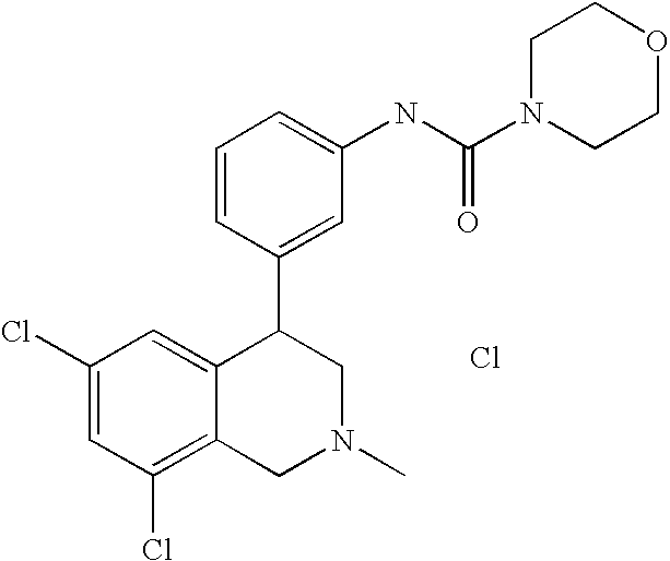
C1(Cl)=C2C(=CC(Cl)=C1)C(C1=CC(NC(N3CCOCC3)=O)=CC=C1)CN(C)C2.Cl
